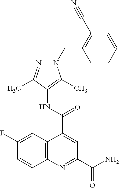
C12=C(N=C(C(N)=O)C=C1C(=O)NC1=C(C)N(CC3=C(C#N)C=CC=C3)N=C1C)C=CC(F)=C2
